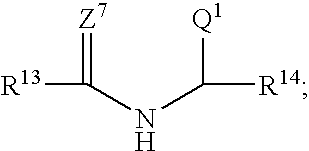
[R13]C(=[Z7])NC([Q1])[R14]
